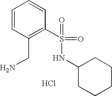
C1=CC(CN)=C(S(=O)(=O)NC2CCCCC2)C=C1.Cl
